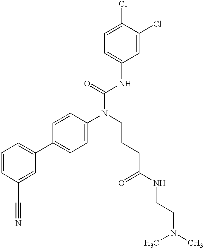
C1=CC(C#N)=CC(C2=CC=C(N(C(NC3=CC=C(Cl)C(Cl)=C3)=O)CCCC(NCCN(C)C)=O)C=C2)=C1
